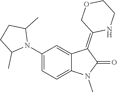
C1(N2C(C)CCC2C)=CC=C2C(=C1)C(=C1NCCOC1)C(=O)N2C
